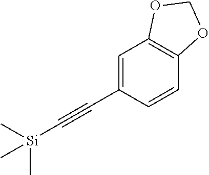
C1=C(C#C[Si](C)(C)C)C=CC2=C1OCO2
